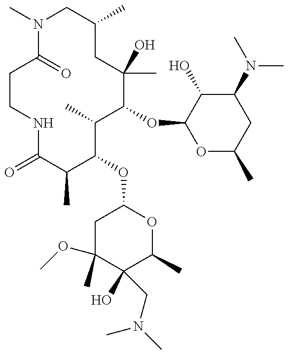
C1NC(=O)C(C)C(OC2CC(OC)(C)C(O)(CN(C)C)C(C)O2)C(C)C(OC2OC(C)CC(N(C)C)C2O)C(C)(O)CC(C)CN(C)C(=O)C1
